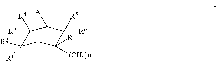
C1([R2])([R1])C2C([R7])([(CH2)n]C)C([R6])([R5])C(C1([R3])[R4])[A]2
